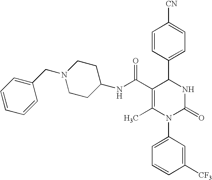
C1=CC(C2C(C(=O)NC3CCN(CC4=CC=CC=C4)CC3)=C(C)N(C3=CC=CC([CF3])=C3)C(=O)N2)=CC=C1[CN]
